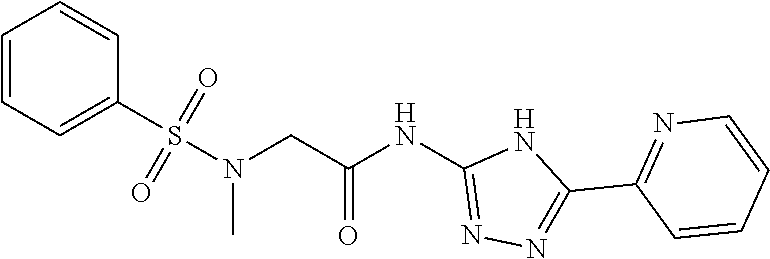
C1=CC=C(S(N(CC(NC2=NN=C(C3=NC=CC=C3)N2)=O)C)(=O)=O)C=C1
